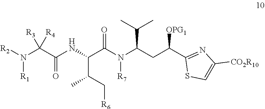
C(C(C[R6])C)(C(=O)N(C(C(C)C)CC(C1=NC([CO2R10])=CS1)[OPG1])[R7])NC(=O)C(N([R2])[R1])([R3])[R4]
